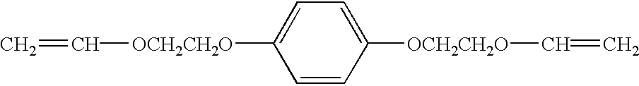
C=C[OCH2CH2O]C1=CC=C([OCH2CH2O]C=C)C=C1
